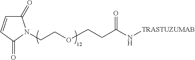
C1(=O)C=CC(=O)N1CCOCCC(=O)N[TRASTUZUMAB]
